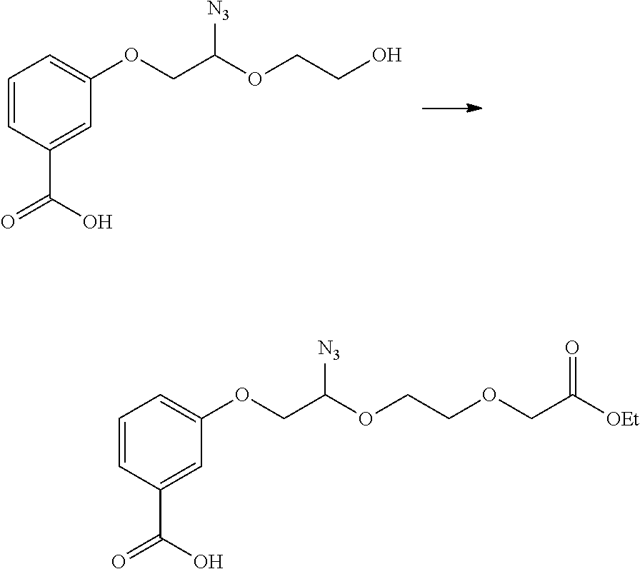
C1=CC(C(O)=O)=CC(OCC([N3])OCCO)=C1.C1=CC(C(O)=O)=CC(OCC([N3])OCCOCC([OEt])=O)=C1
